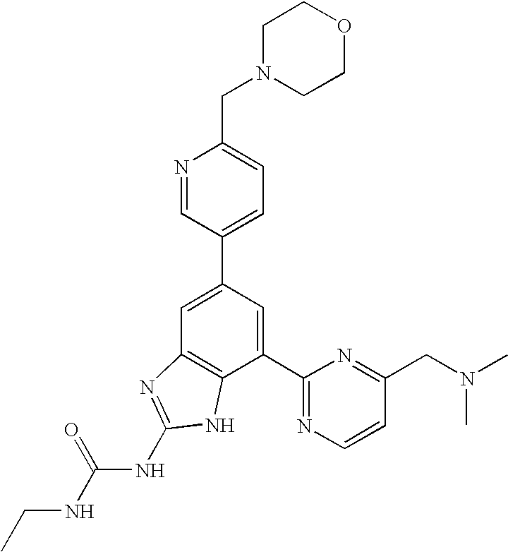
N1=CC(C2=CC3=C(C(C4=NC=CC(CN(C)C)=N4)=C2)NC(NC(NCC)=O)=N3)=CC=C1CN1CCOCC1
